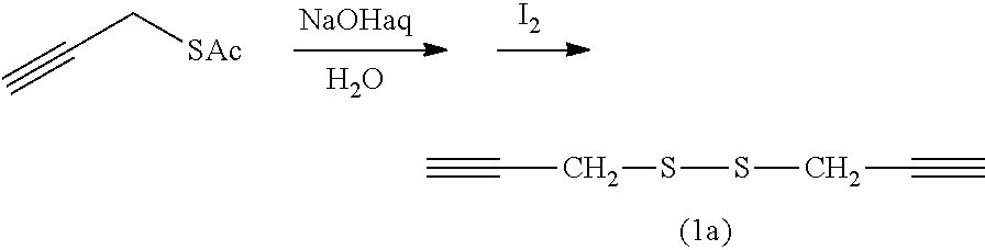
O.[I2].C#CC[SAc].C#CCSSCC#C
